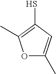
O1C(C)=CC(S)=C1C
